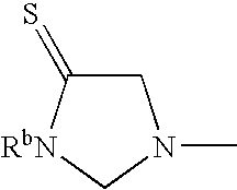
C1C(=S)[RbN]CN1C
